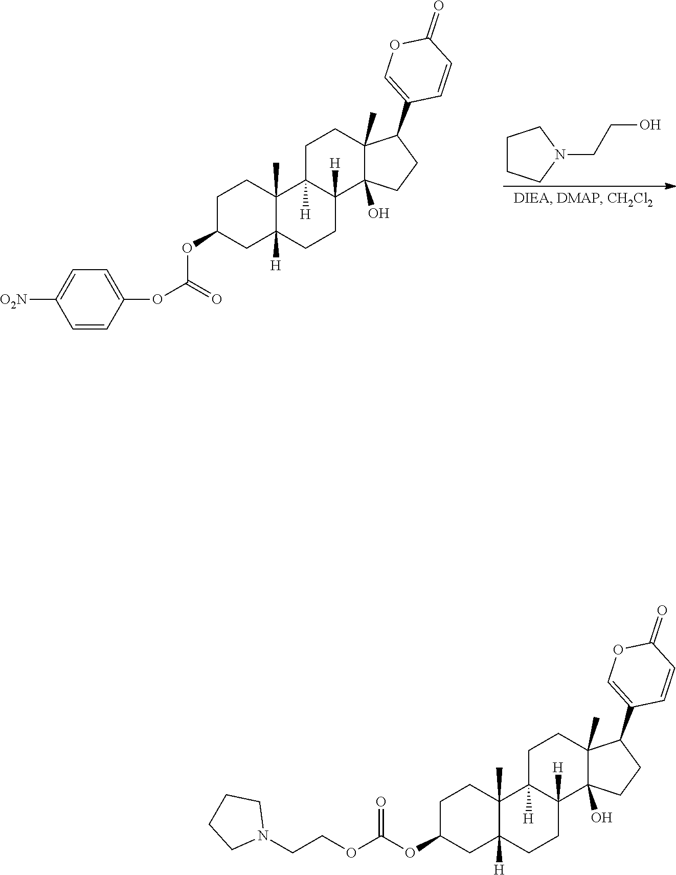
C1CCN(CCO)C1.C1C(OC(=O)OC2=CC=C([O2N])C=C2)CC2([H])C(C)(C1)C1([H])C([H])(CC2)C2(O)C(C)(CC1)C(C1=COC(=O)C=C1)CC2.C1C(OC(OCCN2CCCC2)=O)CC2([H])C(C)(C1)C1([H])C([H])(CC2)C2(O)C(C)(CC1)C(C1=COC(=O)C=C1)CC2
